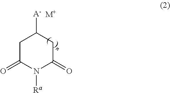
C1C(=O)N([Ra])C(=O)CC1[A-].[M+]
